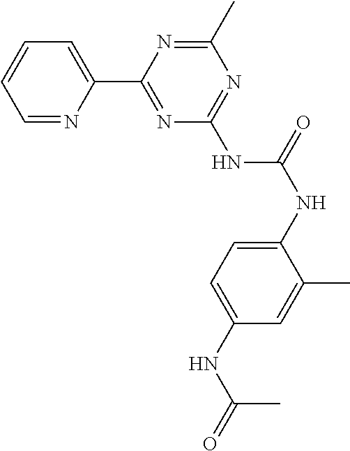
C1=NC(C2=NC(NC(NC3=CC=C(NC(=O)C)C=C3C)=O)=NC(C)=N2)=CC=C1
